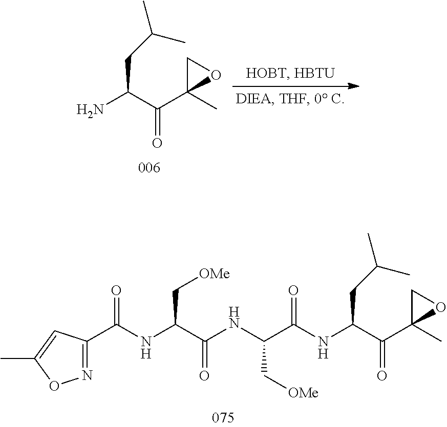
N(C(C(=O)NC(C(C1(C)OC1)=O)CC(C)C)C[OMe])C(C(NC(=O)C1=NOC(C)=C1)C[OMe])=O.NC(C(C1(C)OC1)=O)CC(C)C
